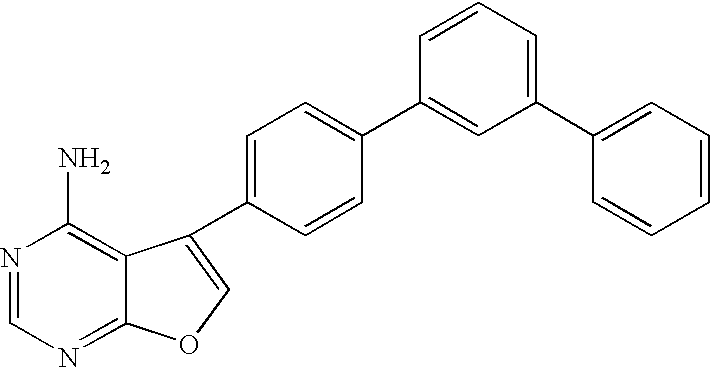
N1=CN=C2C(=C1N)C(C1=CC=C(C3=CC(C4=CC=CC=C4)=CC=C3)C=C1)=CO2
